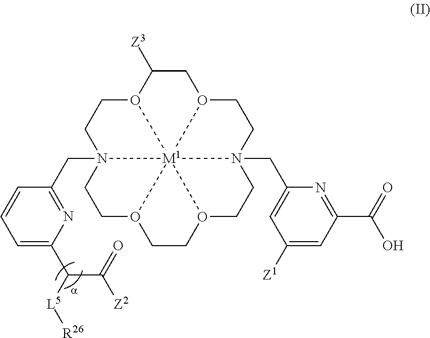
C1C([Z3])O2CCN3(CC4=NC(C(C([Z2])=O)[L5][R26])=CC=C4)CCO4CCO5CCN6(CC7=CC([Z1])=CC(C(O)=O)=N7)CCO1[M1]23645
